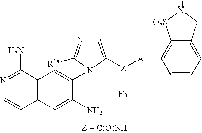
C1(N2C([R1a])=NC=C2[Z][A]C2=C3C(=CC=C2)CN[O2S]3)=CC2=C(C=C1N)C=CN=C2N
